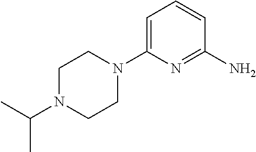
C1=C(N2CCN(C(C)C)CC2)N=C(N)C=C1
